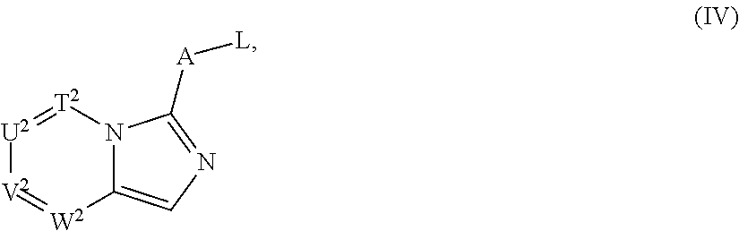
C12=CN=C([A][L])N1[T2]=[U2][V2]=[W2]2
